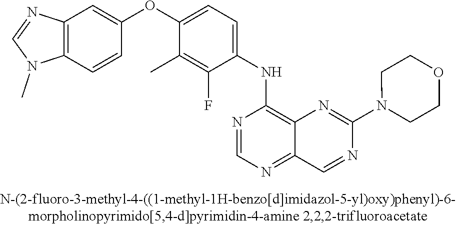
C12=C(C=CC(OC3=CC=C(NC4=C5C(=NC=N4)C=NC(N4CCOCC4)=N5)C(F)=C3C)=C1)N(C)C=N2
